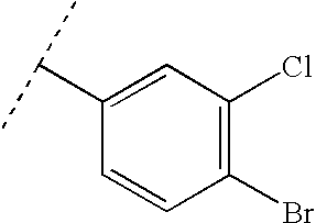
C1(Br)=C(Cl)C=C(C(C)C)C=C1
